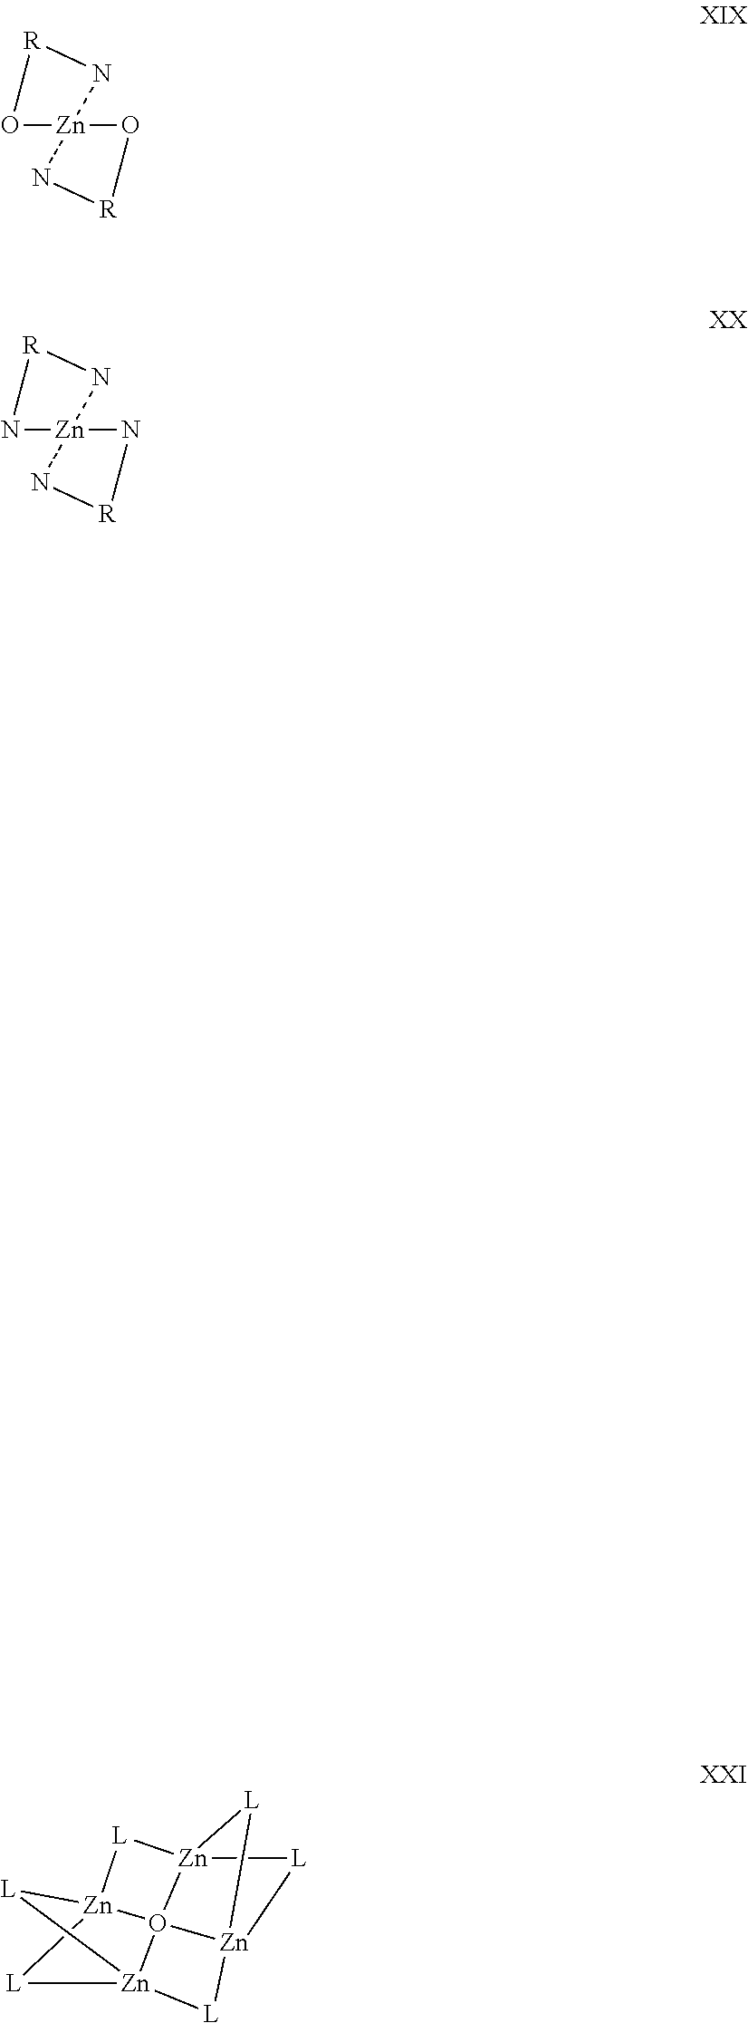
N1[R]O[Zn]12N[R]O2.N1[R]N[Zn]12N[R]N2.[L]1[Zn]23O45[Zn]6([L][Zn]4([L]2)[L]3)[L][Zn]15[L]6
